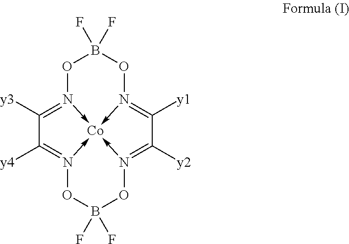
O1N2->[Co]34-N(=C([y1])C([y2])=N->3OB(F)(F)ON->4=C([y4])C=2[y3])OB1(F)F
